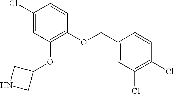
C1(Cl)=CC(OC2CNC2)=C(OCC2=CC(Cl)=C(Cl)C=C2)C=C1
